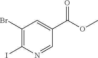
C1(Br)=C(I)N=CC(C(OC)=O)=C1
